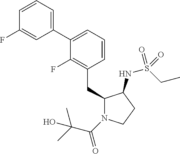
C1(CC2=C(F)C(C3=CC=CC(F)=C3)=CC=C2)N(C(=O)C(C)(C)O)CCC1NS(CC)(=O)=O
